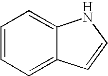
C1=CC=C2C(=C1)NC=C2
